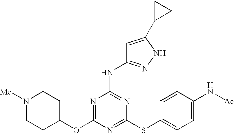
N1([Me])CCC(OC2=NC(NC3=NNC(C4CC4)=C3)=NC(SC3=CC=C(N[Ac])C=C3)=N2)CC1
